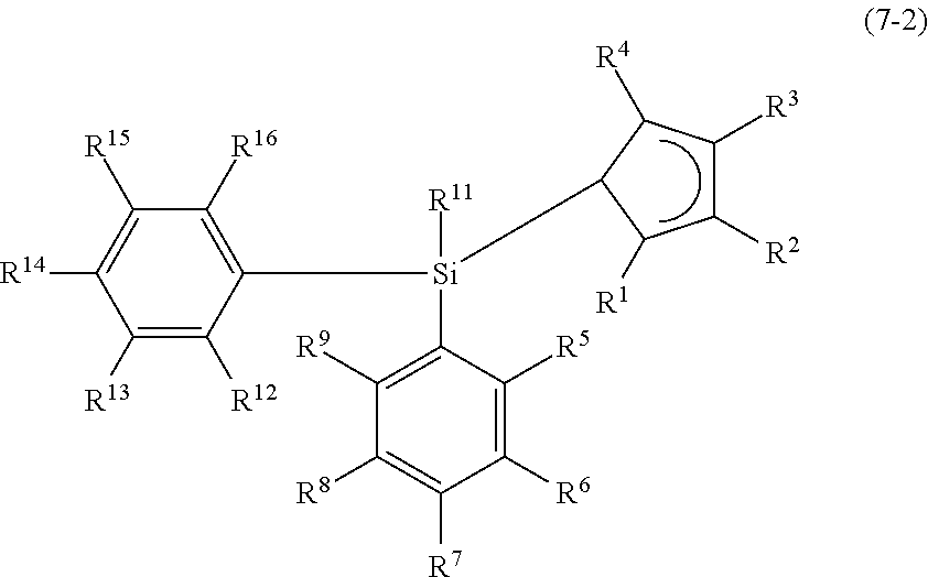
C1([R6])=C([R5])C([Si](C2=C([R16])C([R15])=C([R14])C([R13])=C2[R12])([R11])C2C([R4])C([R3])C([R2])C2[R1])=C([R9])C([R8])=C1[R7]
